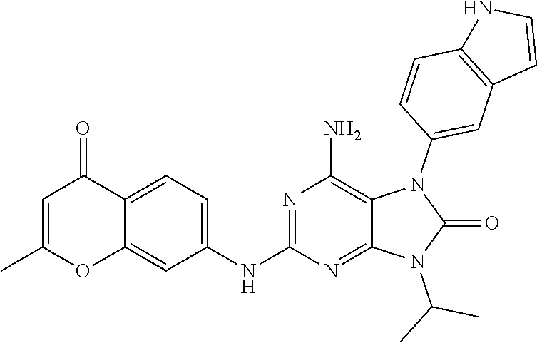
C12=CC=C(NC3=NC(N)=C4C(=N3)N(C(C)C)C(=O)N4C3=CC4=C(C=C3)NC=C4)C=C1OC(C)=CC2=O
